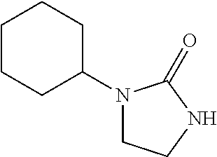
C1CCC(N2CCNC2=O)CC1
